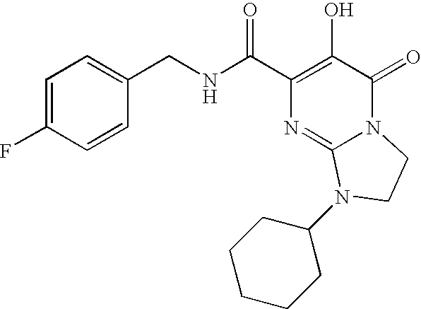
C1=C(F)C=CC(CNC(C2=C(O)C(=O)N3C(=N2)N(C2CCCCC2)CC3)=O)=C1
